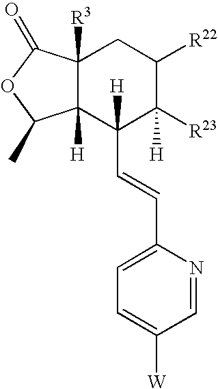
C12([H])C([R3])(C(=O)OC1C)CC([R22])C([R23])([H])C2(C=CC1=CC=C([W])C=N1)[H]
